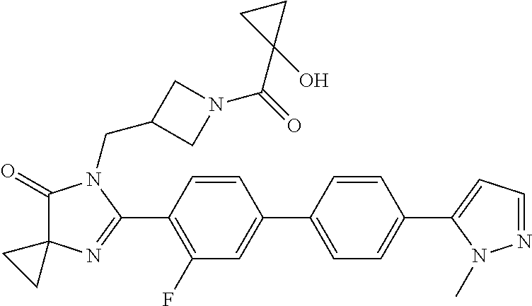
C1(=O)C2(N=C(C3=C(F)C=C(C4=CC=C(C5=CC=NN5C)C=C4)C=C3)N1CC1CN(C(=O)C3(O)CC3)C1)CC2
